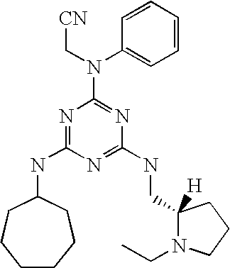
C1(N(C2=NC(NCC3([H])N(CC)CCC3)=NC(NC3CCCCCC3)=N2)C[CN])=CC=CC=C1
